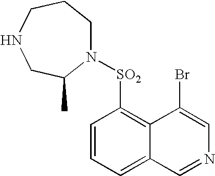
N1([SO2]C2=C3C(=CC=C2)C=NC=C3Br)CCCNCC1C
